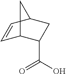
C1=CC2CC(C(=O)O)C1C2
